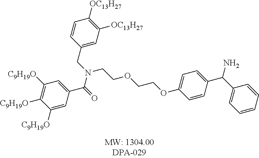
C1(C(=O)N(CC2=CC([OC13H27])=C([OC13H27])C=C2)CCOCCOC2=CC=C(C(C3=CC=CC=C3)N)C=C2)=CC([C9H19O])=C([C9H19O])C([C9H19O])=C1
